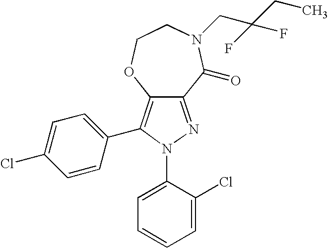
C12=NN(C3=CC=CC=C3Cl)C(C3=CC=C(Cl)C=C3)=C1OCCN(CC(CC)(F)F)C2=O
